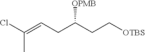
C(CC[OTBS])(CC=C(Cl)C)[OPMB]
